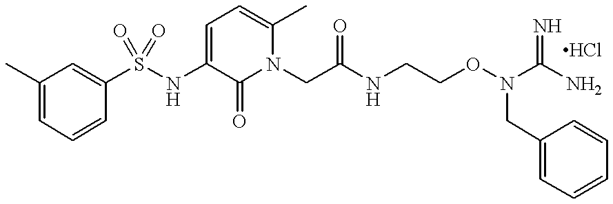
C1(C)=CC=CC(S(NC2=CC=C(C)N(CC(NCCON(C(N)=N)CC3=CC=CC=C3)=O)C2=O)(=O)=O)=C1
